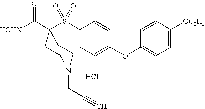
[HOHN]C(=O)C1(S(C2=CC=C(OC3=CC=C([OC2H5])C=C3)C=C2)(=O)=O)CCN(CC#C)CC1.Cl
